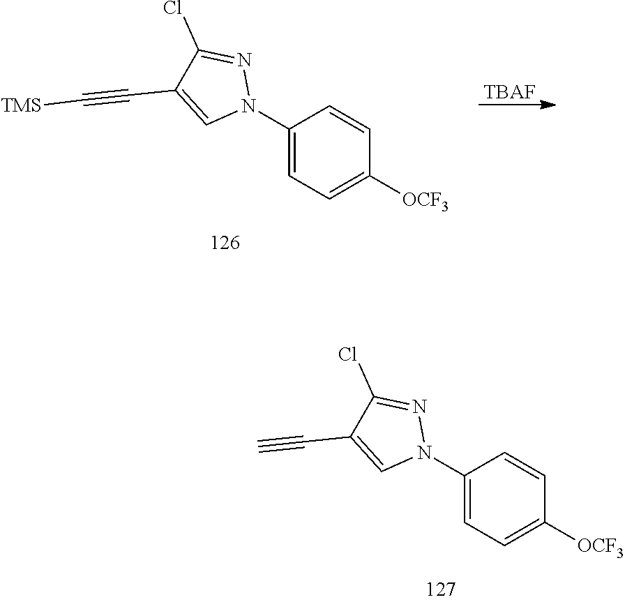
C1=CC(N2N=C(Cl)C(C#C[TMS])=C2)=CC=C1[OCF3].[TBAF].C1=CC(N2N=C(Cl)C(C#C)=C2)=CC=C1[OCF3]
